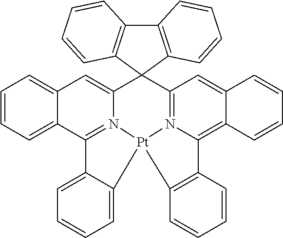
C12=CC=CC=C1[Pt]13N4=C2C2=CC=CC=C2C=C4C2(C4=N1C(=C1C(=C4)C=CC=C1)C1=C3C=CC=C1)C1=C(C3=C2C=CC=C3)C=CC=C1
